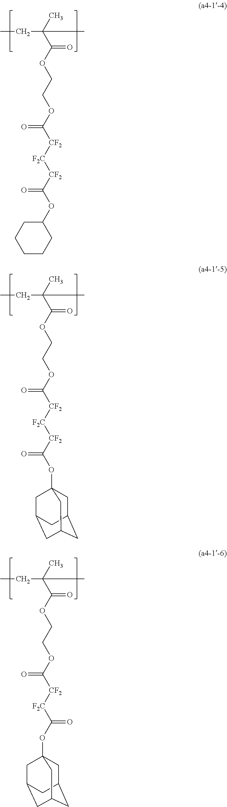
CCC(C(OCCOC([CF2][F2C][CF2]C(OC12CC3CC(CC(C1)C3)C2)=O)=O)=O)(C)C.CCC(C(OCCOC([CF2][F2C]C(OC12CC3CC(CC(C1)C3)C2)=O)=O)=O)(C)C.CCC(C(OCCOC([CF2][F2C][CF2]C(OC1CCCCC1)=O)=O)=O)(C)C
